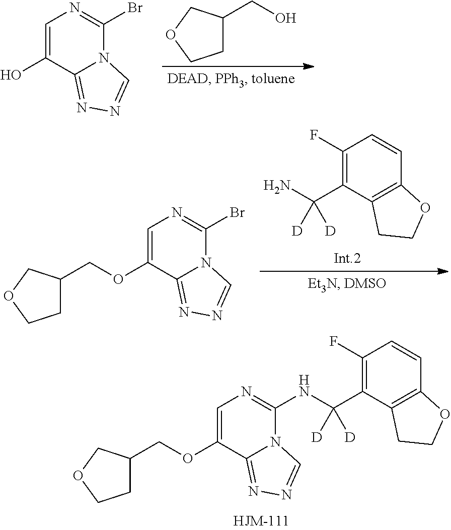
C1=C(OCC2CCOC2)C2=NN=CN2C(NC(C2=C(F)C=CC3=C2CCO3)([D])[D])=N1.C1(CO)CCOC1.C1=C(O)C2=NN=CN2C(Br)=N1.C1=C(OCC2CCOC2)C2=NN=CN2C(Br)=N1.C1(F)=C(C(N)([D])[D])C2=C(C=C1)OCC2
